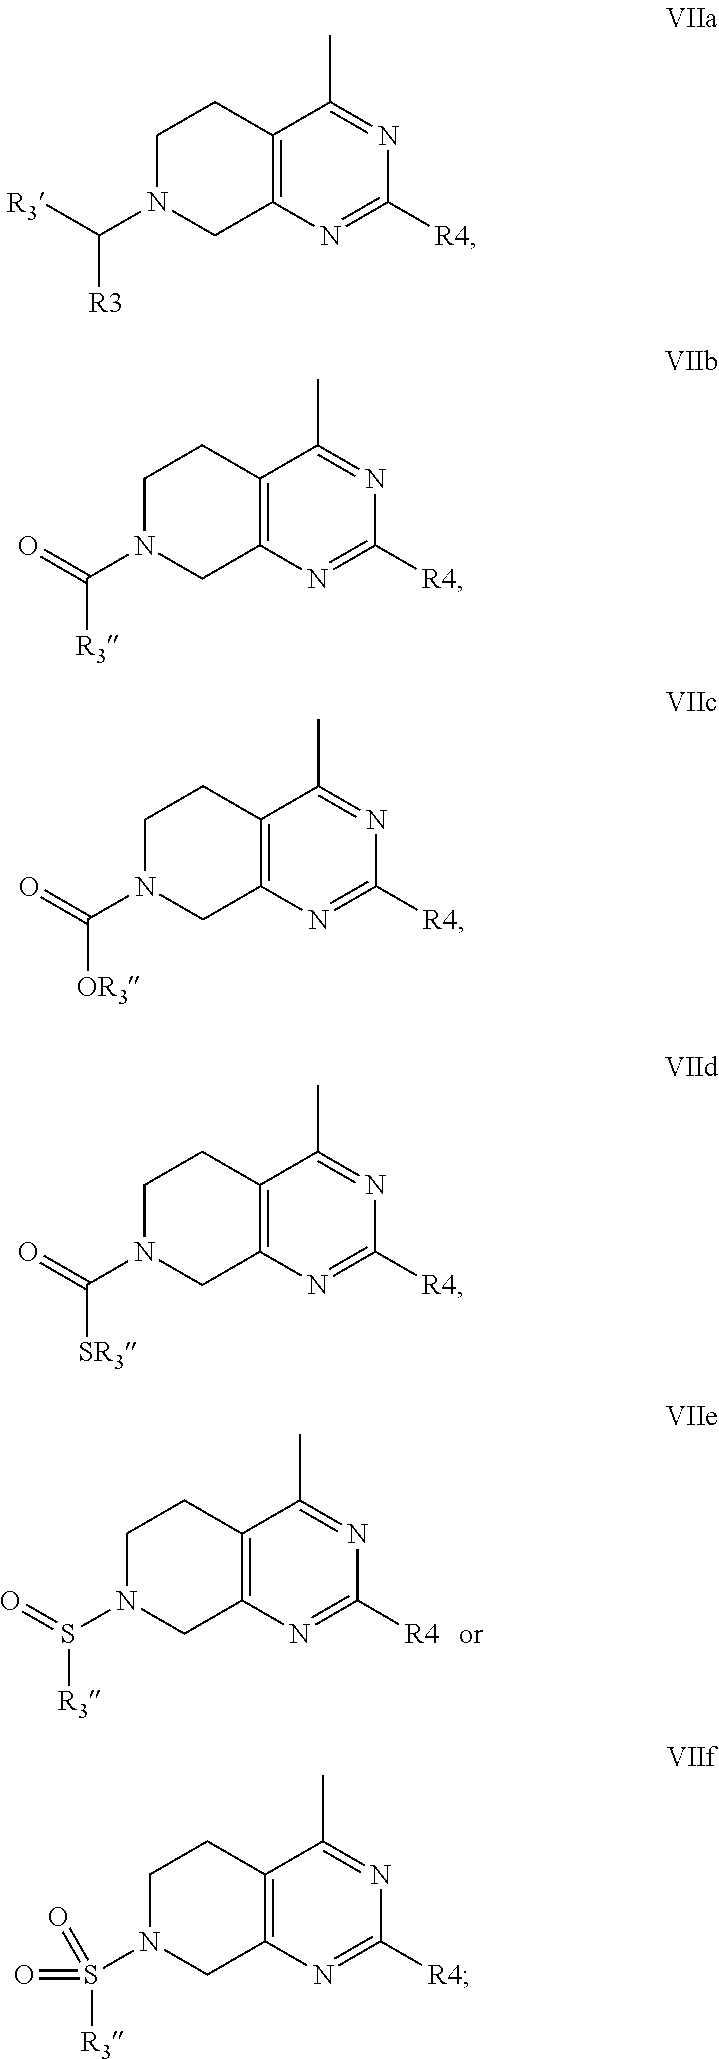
C12=C(N=C([R4])N=C1C)CN(S(=O)[R3])CC2.C12=C(N=C([R4])N=C1C)CN(C([R3])[R3])CC2.C12=C(N=C([R4])N=C1C)CN(C(=O)[R3])CC2.C12=C(N=C([R4])N=C1C)CN(C(=O)[OR3])CC2.C12=C(N=C([R4])N=C1C)CN(C(=O)[SR3])CC2.C12=C(N=C([R4])N=C1C)CN(S(=O)([R3])=O)CC2
